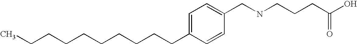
C(CCCCCCC1=CC=C(CNCCCC(=O)O)C=C1)CCC
